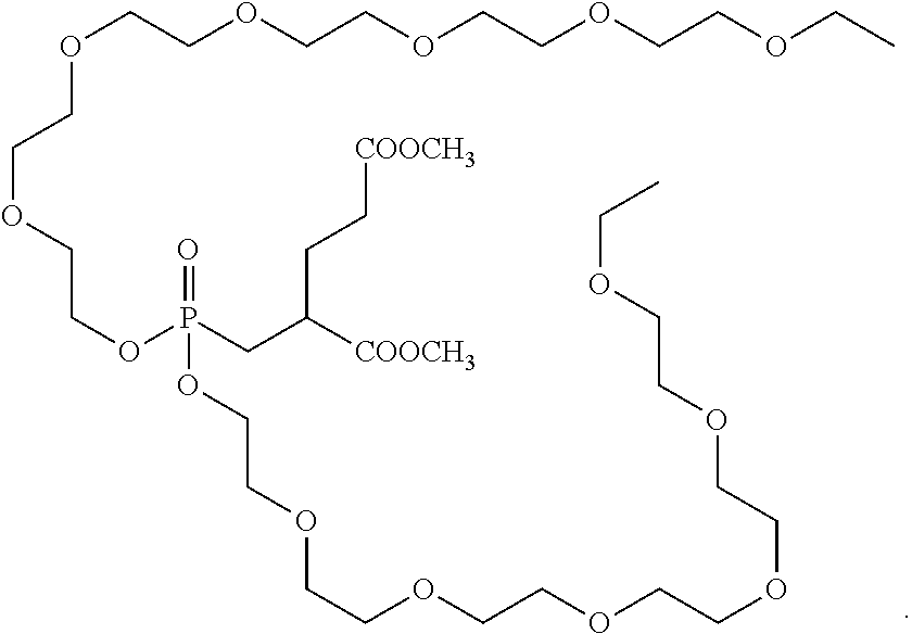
O(CCOCCOCCOCCOCC)CCOCCOP(CC([COOCH3])CC[COOCH3])(=O)OCCOCCOCCOCCOCCOCCOCC
